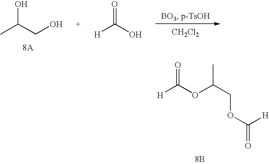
CC(CO)O.[H]C(O)=O.[CH2Cl2].[H]C(OC(COC(=O)[H])C)=O.[8B]
